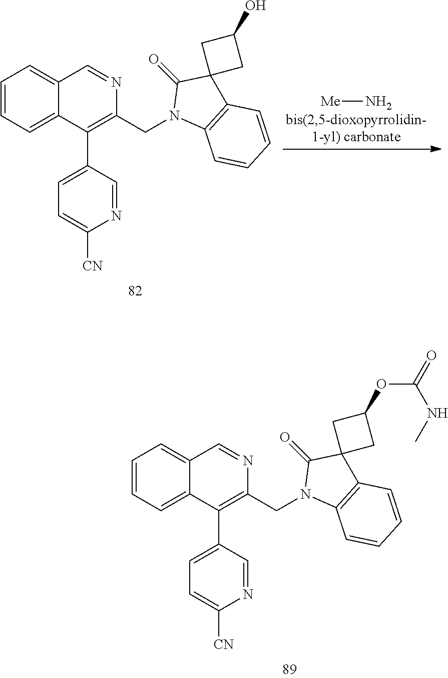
C1=CC=C2C(=C1)C=NC(CN1C3=C(C4(C1=O)CC(O)C4)C=CC=C3)=C2C1=CC=C([CN])N=C1.[Me]N.C1=CC=C2C(=C1)C=NC(CN1C3=C(C4(C1=O)CC(OC(=O)NC)C4)C=CC=C3)=C2C1=CC=C([CN])N=C1
